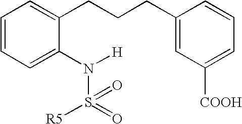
C1=CC=C(N([H])S(=O)([R5])=O)C(CCCC2=CC([COOH])=CC=C2)=C1
